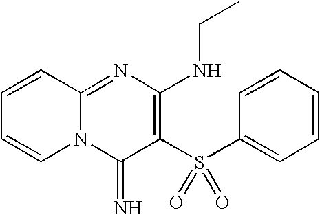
C1=CC2=NC(NCC)=C(S(C3=CC=CC=C3)(=O)=O)C(=N)N2C=C1
